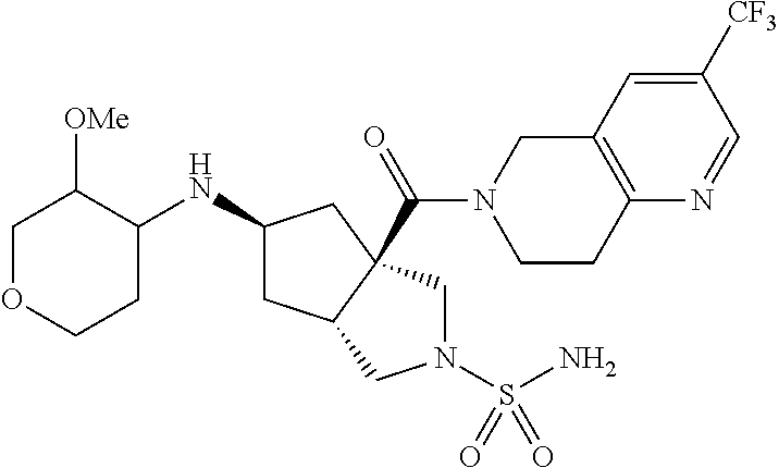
C1OCCC(NC2CC3C(C(=O)N4CCC5=C(C4)C=C([CF3])C=N5)(C2)CN(S(=O)(N)=O)C3)C1[OMe]
